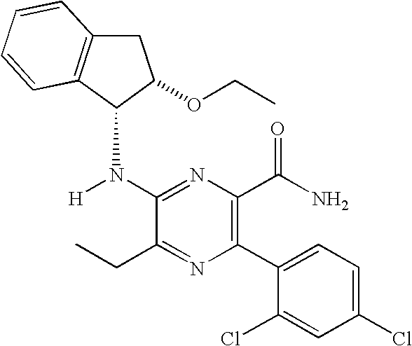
C1C2=C(C(N([H])C3=NC(C(N)=O)=C(C4=CC=C(Cl)C=C4Cl)N=C3CC)C1OCC)C=CC=C2
